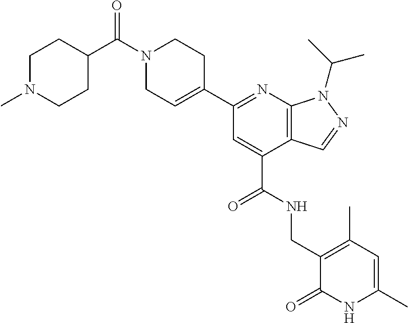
N1=C(C2=CCN(C(C3CCN(C)CC3)=O)CC2)C=C(C(NCC2=C(C)C=C(C)NC2=O)=O)C2=C1N(C(C)C)N=C2
